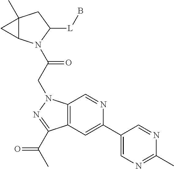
C12(C)C(N(C(CN3C4=C(C=C(C5=CN=C(C)N=C5)N=C4)C(C(C)=O)=N3)=O)C([L]B)C1)C2
